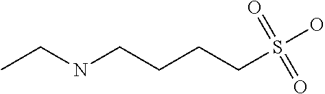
CCNCCCCS(O)(=O)=O
